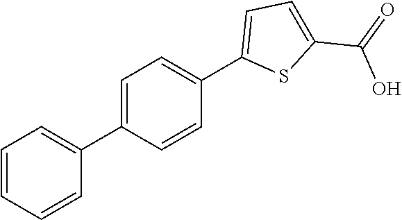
C1=C(C2=CC=CC=C2)C=CC(C2=CC=C(C(=O)O)S2)=C1
